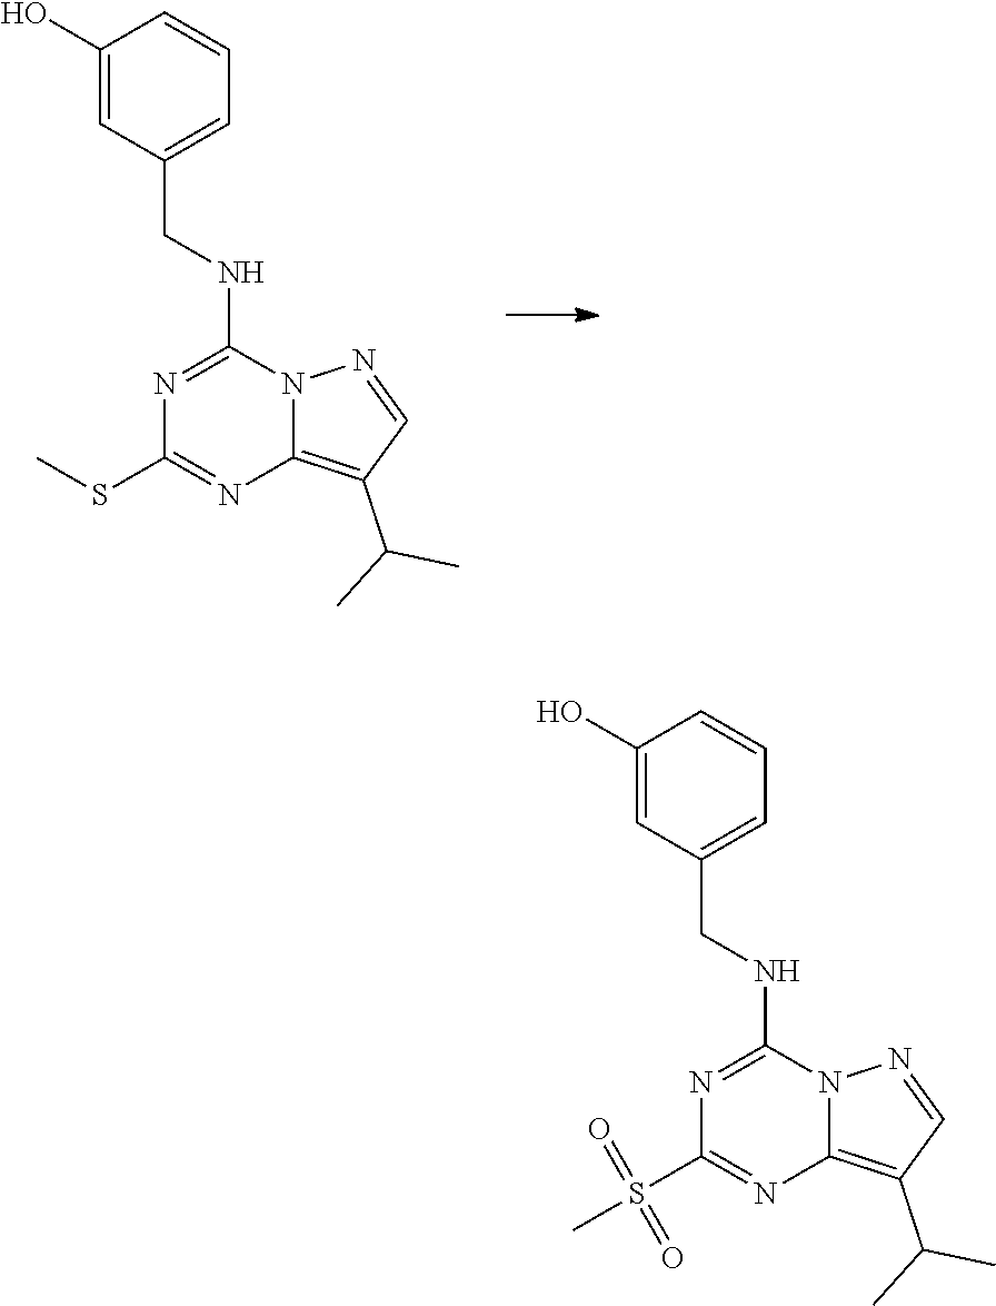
C1(O)=CC(CNC2=NC(SC)=NC3=C(C(C)C)C=NN23)=CC=C1.C1(O)=CC(CNC2=NC(S(C)(=O)=O)=NC3=C(C(C)C)C=NN23)=CC=C1
